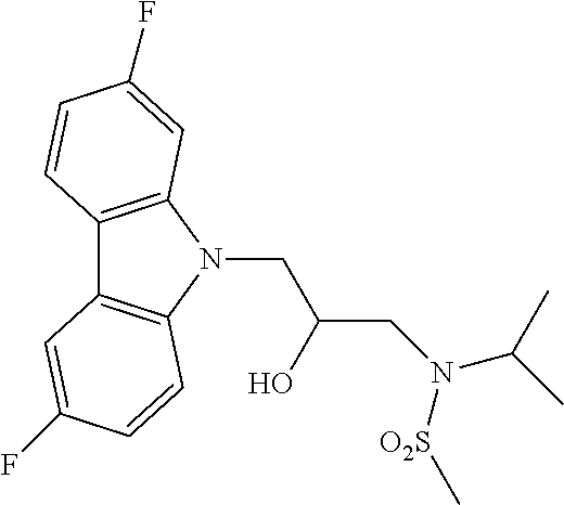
C12=C(N(CC(CN(C(C)C)[O2S]C)O)C3=C1C=C(F)C=C3)C=C(F)C=C2
